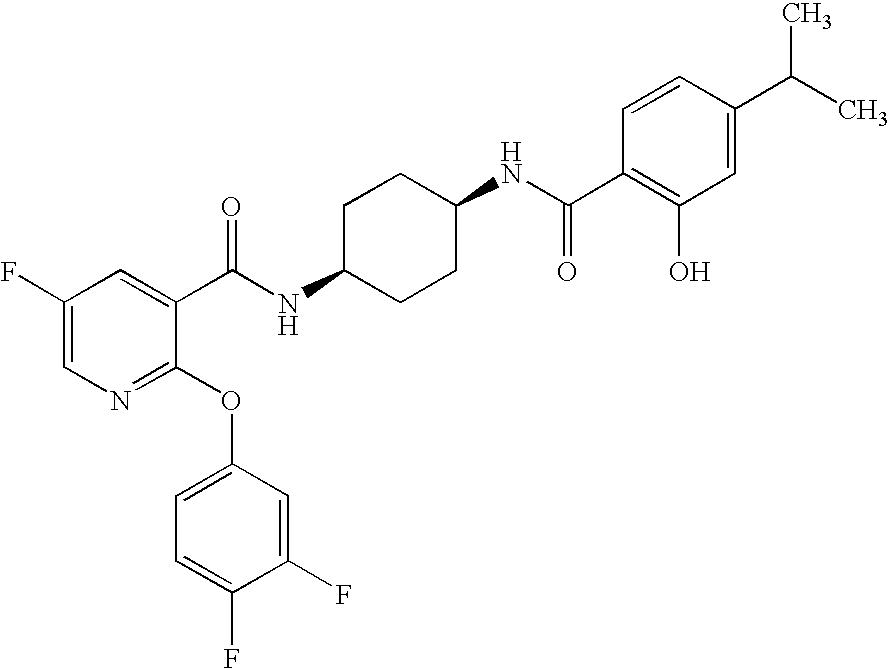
N1=C(OC2=CC=C(F)C(F)=C2)C(C(NC2CCC(NC(C3=C(O)C=C(C(C)C)C=C3)=O)CC2)=O)=CC(F)=C1
